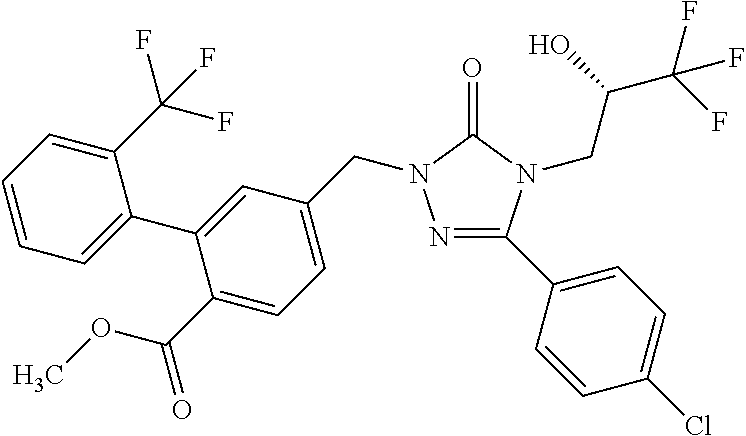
N1=C(C2=CC=C(Cl)C=C2)N(CC(C(F)(F)F)O)C(=O)N1CC1=CC=C(C(OC)=O)C(C2=CC=CC=C2C(F)(F)F)=C1
